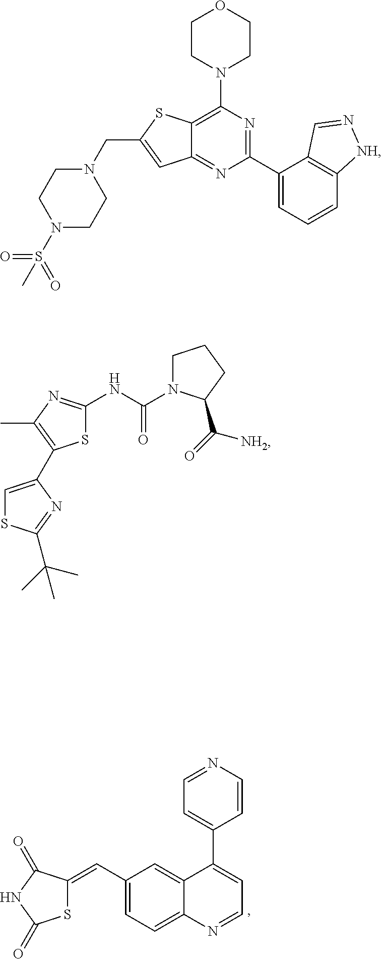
S1C(=CC2=CC=C3C(=C2)C(C2=CC=NC=C2)=CC=N3)C(=O)NC1=O.C1(C2=CC=CC3=C2C=N[NH]3)=NC(N2CCOCC2)=C2C(=N1)C=C(CN1CCN(S(=O)(=O)C)CC1)S2.C1N(C(NC2=NC(C)=C(C3=CSC(C(C)(C)C)=N3)S2)=O)C(C(=O)[NH2])CC1
